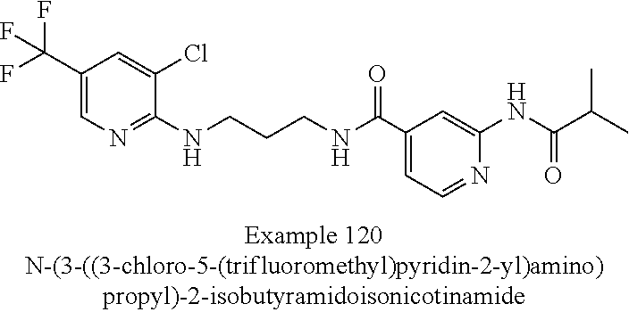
C1(C(F)(F)F)=CN=C(NCCCNC(C2=CC=NC(NC(C(C)C)=O)=C2)=O)C(Cl)=C1
